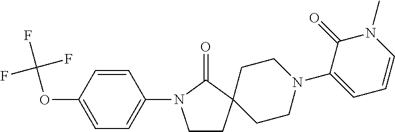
C1CC2(C(=O)N1C1=CC=C(OC(F)(F)F)C=C1)CCN(C1=CC=CN(C)C1=O)CC2
